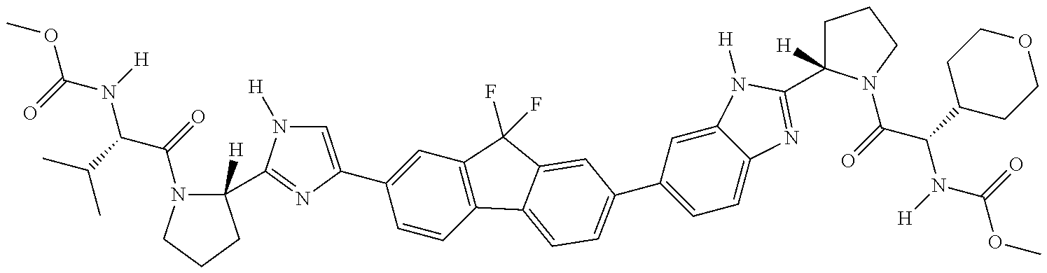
COC(=O)N(C(C(=O)N1C([H])(C2=NC(C3=CC4=C(C=C3)C3=CC=C(C5=CC=C6C(=C5)N([H])C(C5([H])CCCN5C(=O)C(C5CCOCC5)N([H])C(=O)OC)=N6)C=C3C4(F)F)=CN2[H])CCC1)C(C)C)[H]
